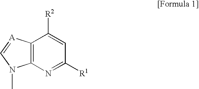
C12=C(N=C([R1])C=C1[R2])N(C)C=[A]2
